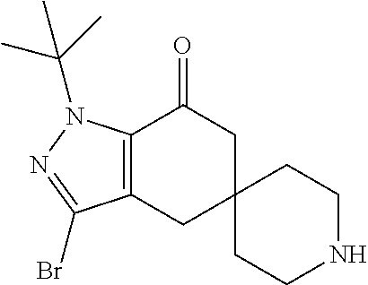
C12=C(CC3(CC1=O)CCNCC3)C(Br)=NN2C(C)(C)C
